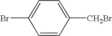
C1=CC([CH2Br])=CC=C1Br
